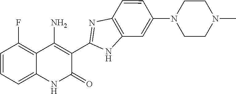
C1=CC=C2C(=C1F)C(N)=C(C1=NC3=C(N1)C=C(N1CCN(C)CC1)C=C3)C(=O)N2
